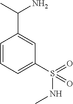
C1=CC=C(S(=O)(NC)=O)C=C1C(N)C
